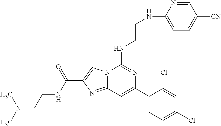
C12=NC(C(=O)NCCN(C)C)=CN1C(NCCNC1=CC=C([CN])C=N1)=NC(C1=CC=C(Cl)C=C1Cl)=C2
